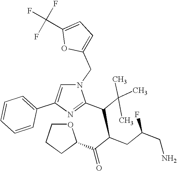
C1(CN2C=C(C3=CC=CC=C3)N=C2C(C(C(=O)C2OCCC2)CC(CN)F)C(C)(C)C)=CC=C(C(F)(F)F)O1
